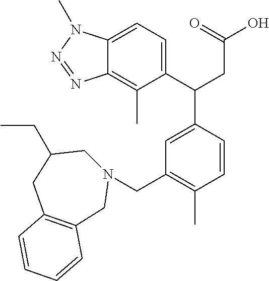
C1(C(CC(O)=O)C2=CC(CN3CC(CC)CC4=C(C3)C=CC=C4)=C(C)C=C2)=CC=C2C(=C1C)N=NN2C
